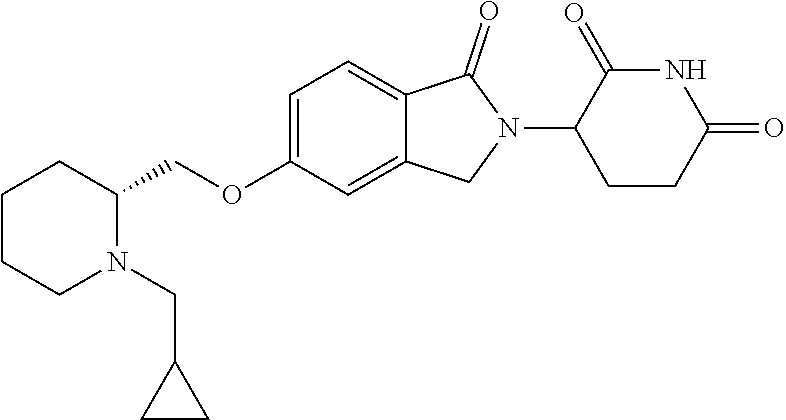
C1=C(OCC2CCCCN2CC2CC2)C=C2C(=C1)C(=O)N(C1CCC(=O)NC1=O)C2
